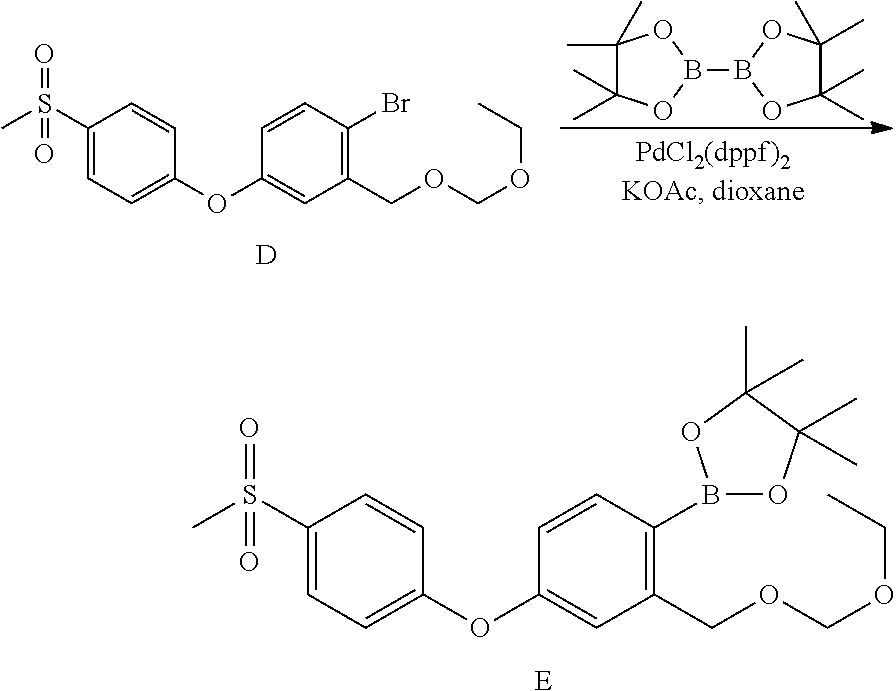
C1(S(C)(=O)=O)=CC=C(OC2=CC(COCOCC)=C(Br)C=C2)C=C1.[D].C1(C)(C)C(C)(C)OB(B2OC(C)(C)C(C)(C)O2)O1.C1(S(C)(=O)=O)=CC=C(OC2=CC(COCOCC)=C(B3OC(C)(C)C(C)(C)O3)C=C2)C=C1.[E]
